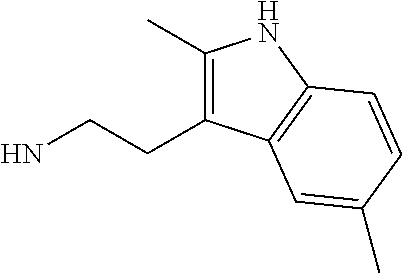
C1(C)=C(CCN)C2=C(N1)C=CC(C)=C2
